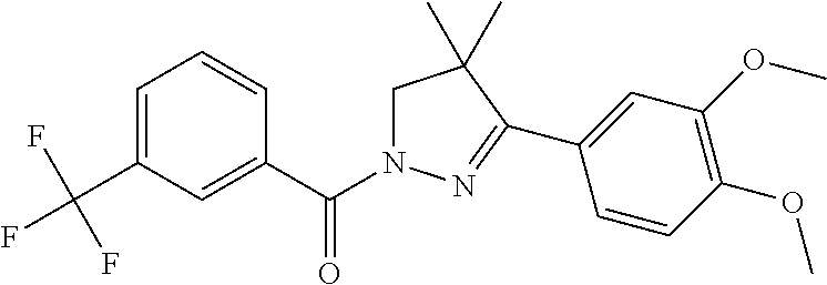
C1=C(C(F)(F)F)C=C(C(N2CC(C)(C)C(C3=CC(OC)=C(OC)C=C3)=N2)=O)C=C1
